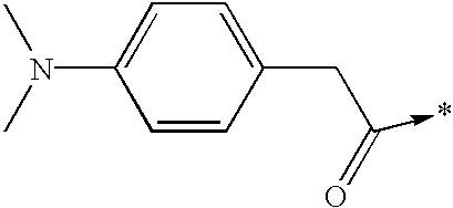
C1=CC(CC(->*)=O)=CC=C1N(C)C
